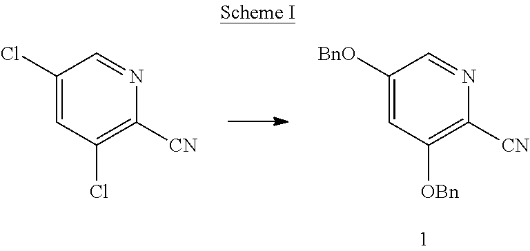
C1(Cl)=CC(Cl)=C([CN])N=C1.C1([BnO])=CC([OBn])=C([CN])N=C1
